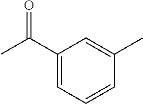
CC(C1=CC=CC(C)=C1)=O
